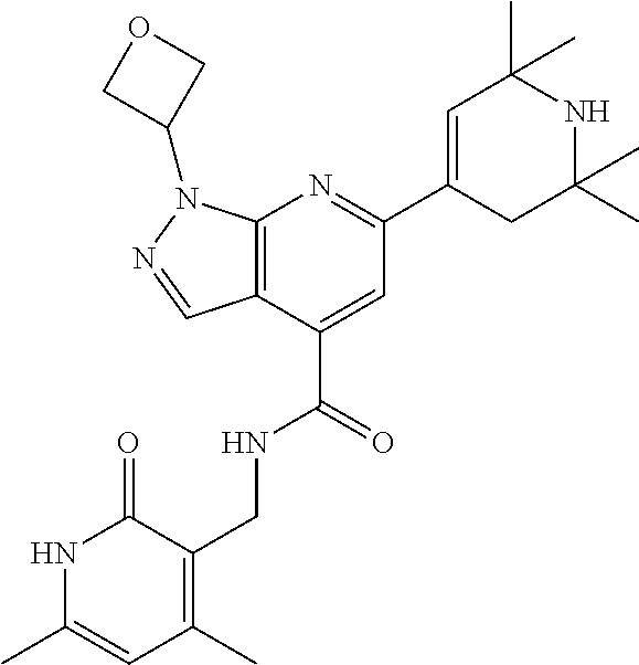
C12=C(C=NN1C1COC1)C(C(=O)NCC1=C(C)C=C(C)NC1=O)=CC(C1=CC(C)(C)NC(C)(C)C1)=N2
